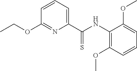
O(CC)C1=NC(C(=S)NC2=C(OC)C=CC=C2OC)=CC=C1
